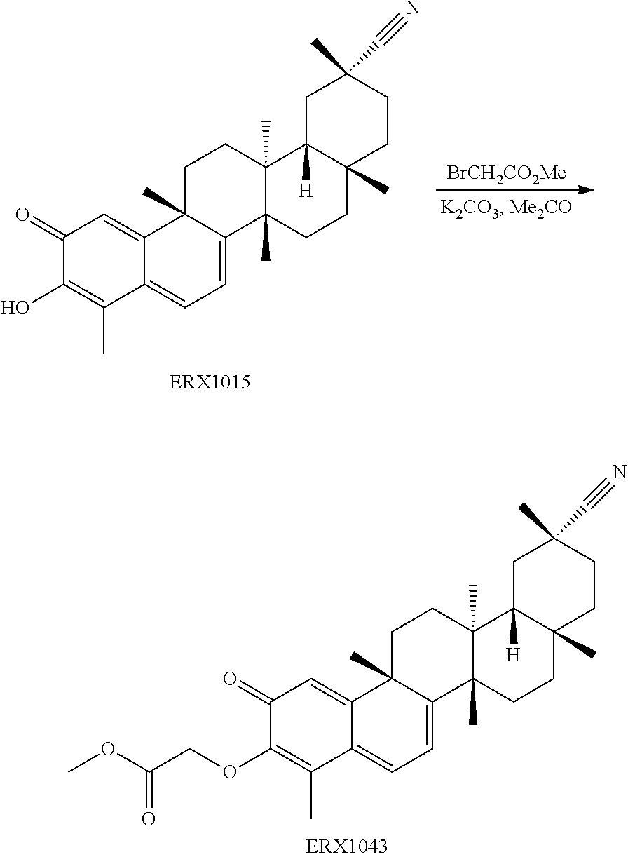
C1(=O)C(OCC(OC)=O)=C(C)C2=CC=C3C(C)(C2=C1)CCC1(C)C3(C)CCC2(C)C1([H])CC(C)(C#N)CC2.C1(=O)C(O)=C(C)C2=CC=C3C(C)(C2=C1)CCC1(C)C3(C)CCC2(C)C1([H])CC(C)(C#N)CC2.[BrCH2CO2Me]
